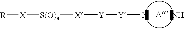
[A].N.N[Y][Y][X][S(O)a][X][R]
